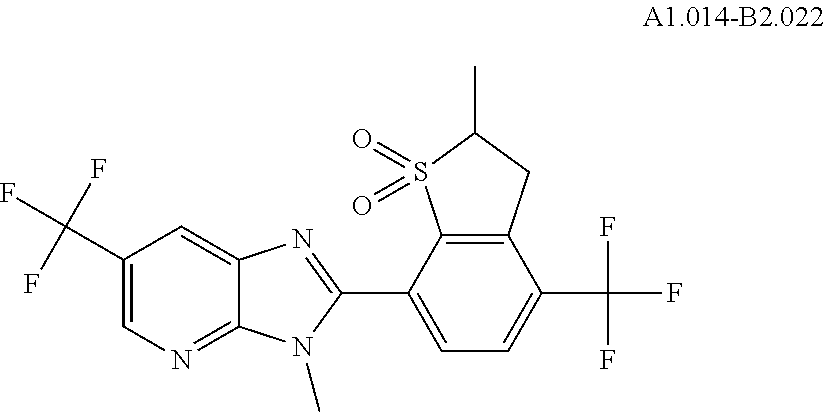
C1(C(F)(F)F)=CN=C2C(=C1)N=C(C1=CC=C(C(F)(F)F)C3=C1S(=O)(=O)C(C)C3)N2C
